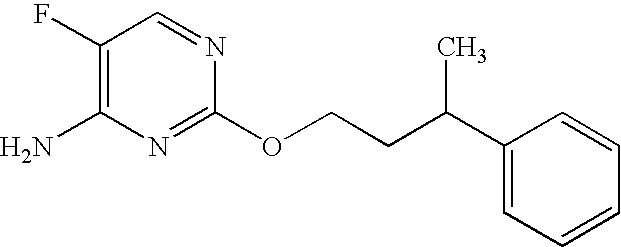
NC1=C(F)C=NC(OCCC(C2=CC=CC=C2)C)=N1
